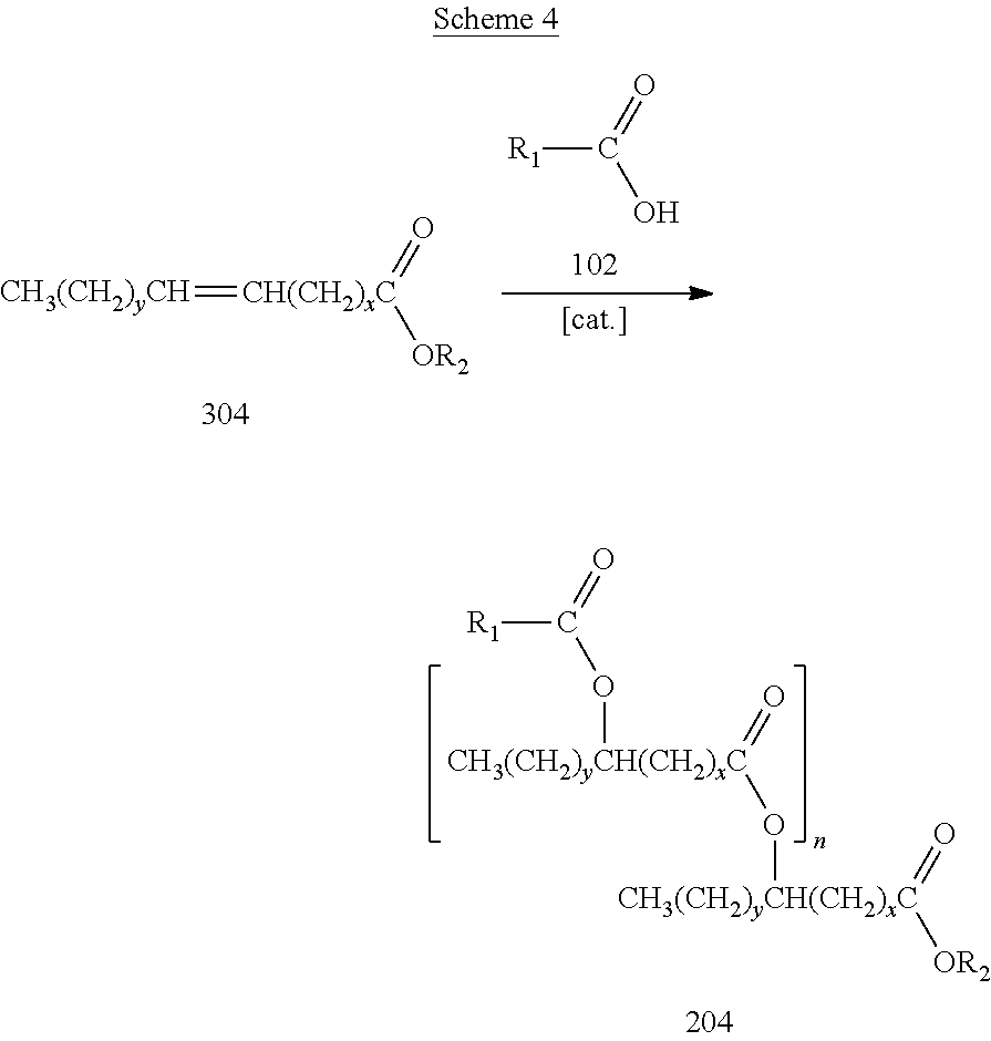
[CH3(CH2)yCH(CH2)xC](OC(=O)[R1])(=O)O[CH3(CH2)yCH(CH2)xC](=O)[OR2].[R1]C(=O)O.[CH3(CH2)yCH]=[CH(CH2)xC](=O)[OR2]
